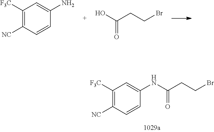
C1([F3C])=C([NC])C=CC(N)=C1.OC(CCBr)=O.C1([F3C])=C([NC])C=CC(NC(CCBr)=O)=C1
